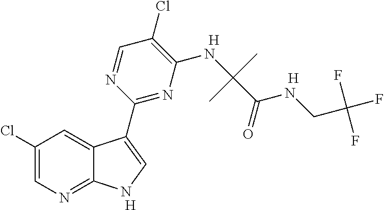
C1(Cl)=CN=C2C(=C1)C(C1=NC(NC(C(=O)NCC(F)(F)F)(C)C)=C(Cl)C=N1)=CN2.[H].[H].[H]
